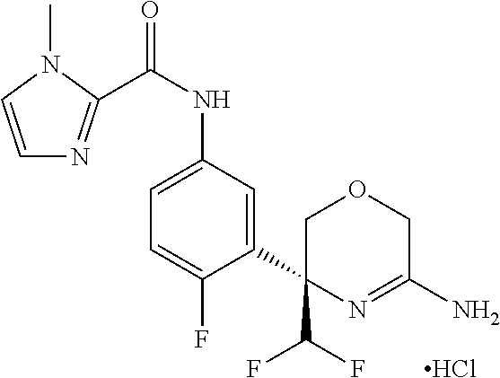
Cl.C(NC1=CC=C(F)C(C2(C(F)F)COCC(N)=N2)=C1)(=O)C1=NC=CN1C
